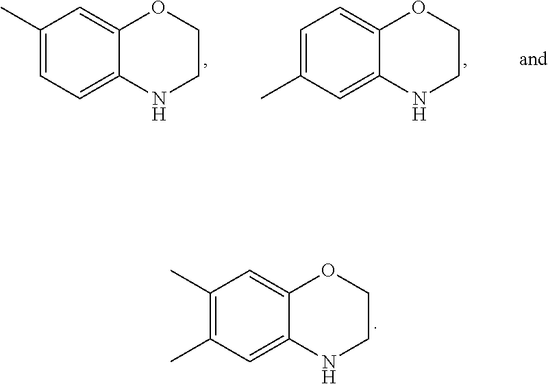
C1(C)=CC=C2C(=C1)OCCN2.C1=C(C)C=C2C(=C1)OCCN2.C1(C)=C(C)C=C2C(=C1)OCCN2
